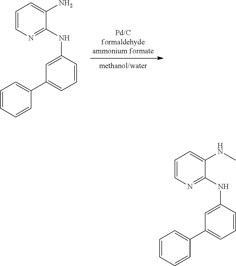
C1=CC(NC2=NC=CC=C2N)=CC(C2=CC=CC=C2)=C1.C1=CC(NC2=NC=CC=C2NC)=CC(C2=CC=CC=C2)=C1
